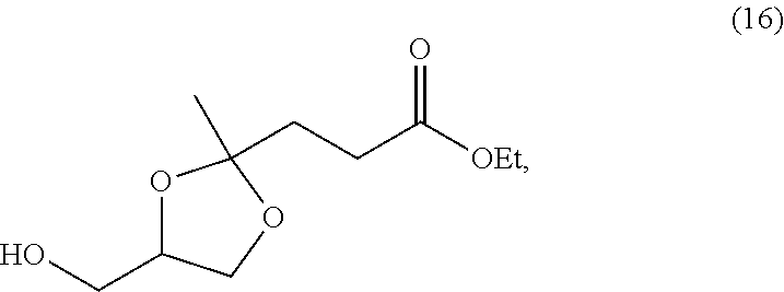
O1C(CO)COC1(C)CCC([OEt])=O
